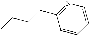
C1=CC=CN=C1CCCC
